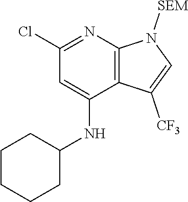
C1(NC2CCCCC2)=CC(Cl)=NC2=C1C([CF3])=CN2[SEM]
